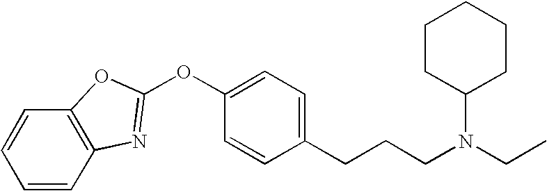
C1=CC=CC2=C1OC(OC1=CC=C(CCCN(CC)C3CCCCC3)C=C1)=N2
